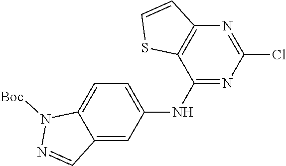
C12=C(N=C(Cl)N=C1NC1=CC=C3C(=C1)C=NN3[Boc])C=CS2
